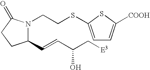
N1(CCSC2=CC=C([COOH])S2)C(C=CC(C[E3])O)CCC1=O
